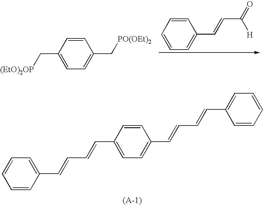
C1=CC(C[(EtO)2OP])=CC=C1C[PO(OEt)2].C1=CC=CC=C1C=CC(=O)[H].C1=CC(C=CC=CC2=CC=CC=C2)=CC=C1C=CC=CC1=CC=CC=C1
